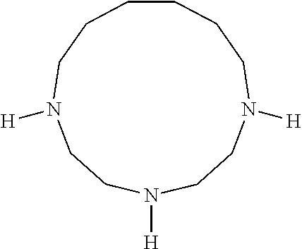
C1N([H])CCN([H])CCN([H])CCCCC1
